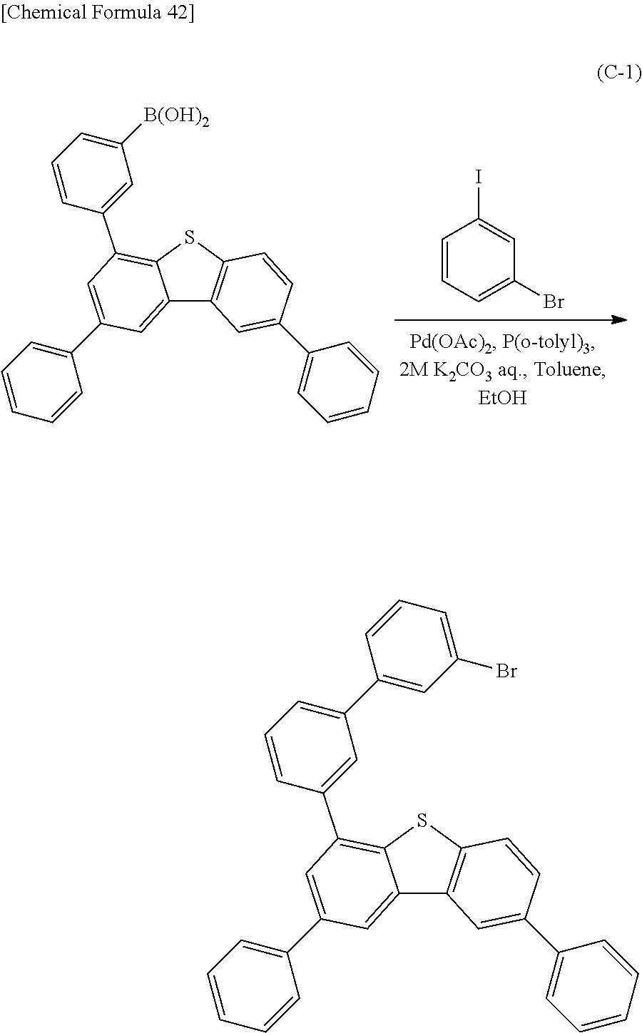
C1=CC=CC(C2=CC(C3=CC(C4=CC(Br)=CC=C4)=CC=C3)=C3C(=C2)C2=C(S3)C=CC(C3=CC=CC=C3)=C2)=C1.C1=CC=C(Br)C=C1I.C1=CC=CC(C2=CC(C3=CC([B(OH)2])=CC=C3)=C3C(=C2)C2=C(S3)C=CC(C3=CC=CC=C3)=C2)=C1
